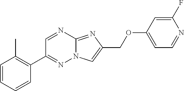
C1(C)=C(C2=NN3C(=NC(COC4=CC=NC(F)=C4)=C3)N=C2)C=CC=C1
